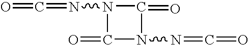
O=C=NN1C(=O)N(N=C=O)C1=O
